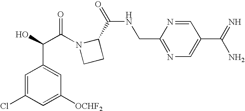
C1=C(Cl)C=C([OCHF2])C=C1C(C(=O)N1CCC1C(=O)NCC1=NC=C(C(=N)N)C=N1)O
